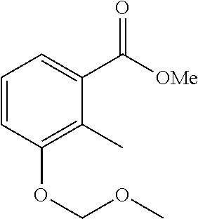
C1=CC(OCOC)=C(C)C(C([OMe])=O)=C1
